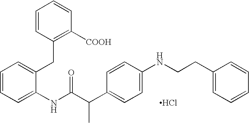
C1=CC=C(NC(C(C2=CC=C(NCCC3=CC=CC=C3)C=C2)C)=O)C(CC2=C([COOH])C=CC=C2)=C1.Cl
